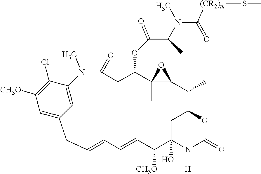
C1=C2C(Cl)=C([CH3O])C=C1CC(C)=CC=CC([CH3O])C1(O)CC(C(C)C3C(C)(C(OC(C(N(C([(CR2)m]SC)=O)C)C)=O)CC(=O)N2C)O3)OC(=O)N1[H]
